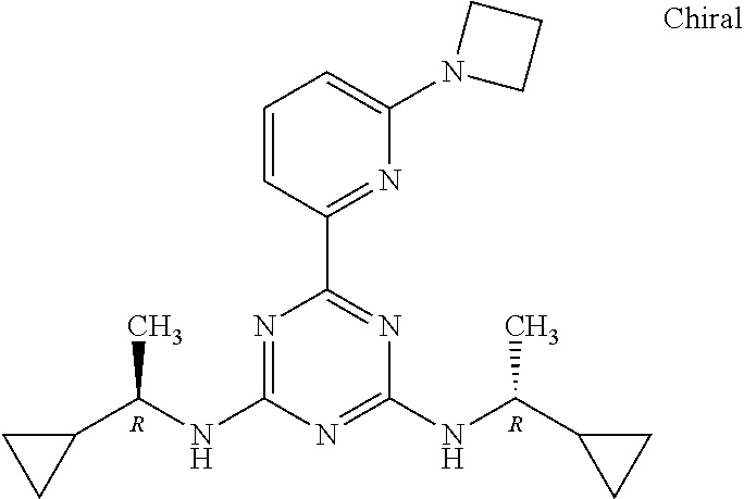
N1=C(NC(C2CC2)C)N=C(NC(C2CC2)C)N=C1C1=NC(N2CCC2)=CC=C1.[R].[R]
